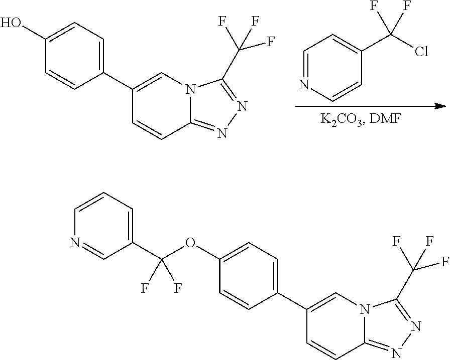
C1=NC=CC(C(Cl)(F)F)=C1.C1(O)=CC=C(C2=CN3C(=NN=C3C(F)(F)F)C=C2)C=C1.C1(OC(C2=CC=CN=C2)(F)F)=CC=C(C2=CN3C(=NN=C3C(F)(F)F)C=C2)C=C1
